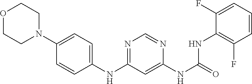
C1=CC=C(F)C(NC(=O)NC2=CC(NC3=CC=C(N4CCOCC4)C=C3)=NC=N2)=C1F
